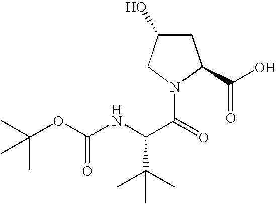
C1C(O)CN(C(=O)C(NC(=O)OC(C)(C)C)C(C)(C)C)C1C(O)=O
